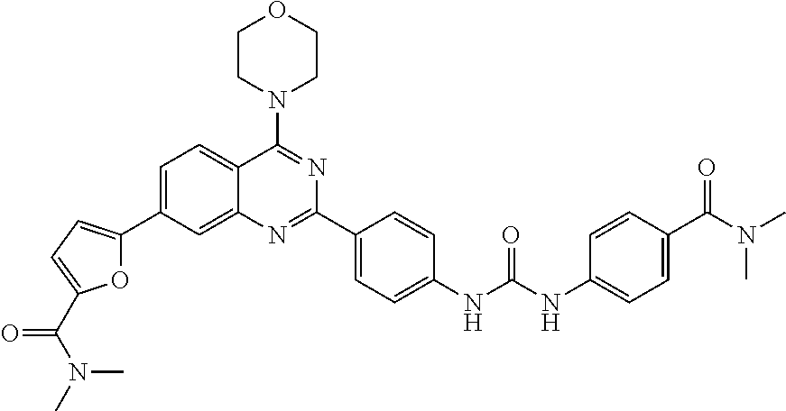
C1=C(C2=CC=C(C(N(C)C)=O)O2)C=C2C(=C1)C(N1CCOCC1)=NC(C1=CC=C(NC(NC3=CC=C(C(N(C)C)=O)C=C3)=O)C=C1)=N2
